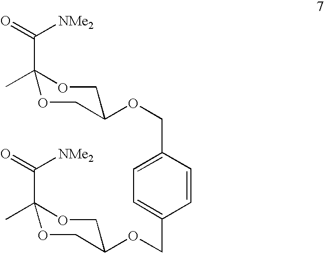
CC1(C(=O)[NMe2])OCC(OCC2=CC=C(COC3COC(C)(C(=O)[NMe2])OC3)C=C2)CO1
